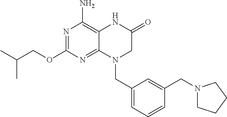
N1=C(OCC(C)C)N=C2C(=C1N)NC(=O)CN2CC1=CC=CC(CN2CCCC2)=C1
